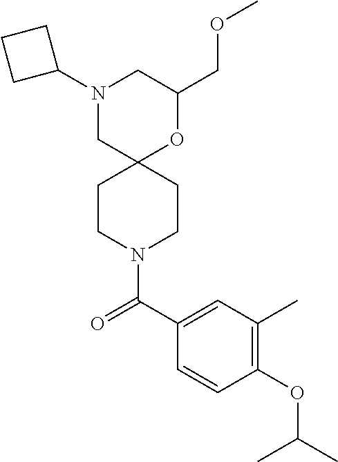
C1(COC)OC2(CN(C3CCC3)C1)CCN(C(C1=CC(C)=C(OC(C)C)C=C1)=O)CC2
